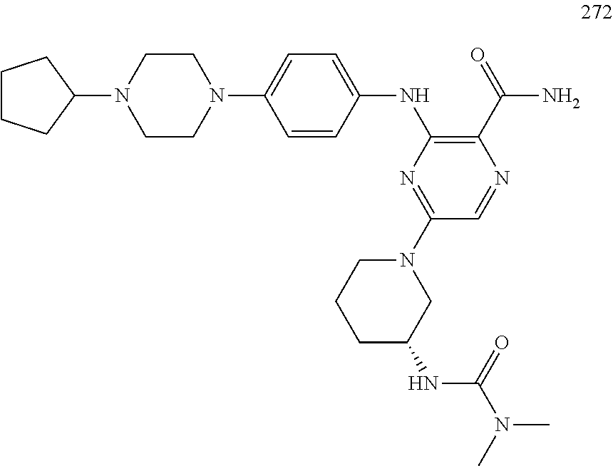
C1CN(C2=CC=C(NC3=C(C(=O)N)N=CC(N4CCCC(NC(N(C)C)=O)C4)=N3)C=C2)CCN1C1CCCC1
